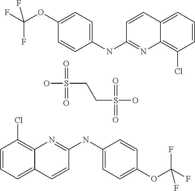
C1=CC=C2C(=C1Cl)N=C(NC1=CC=C(OC(F)(F)F)C=C1)C=C2.C1=CC=C2C(=C1Cl)N=C(NC1=CC=C(OC(F)(F)F)C=C1)C=C2.O=S(=O)(O)CCS(O)(=O)=O
